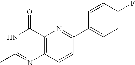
N1C(=O)C2=C(N=C1C)C=CC(C1=CC=C(F)C=C1)=N2
